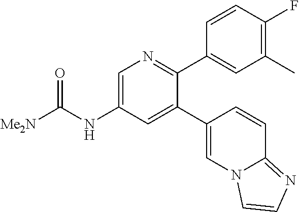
C1=C(NC([Me2N])=O)C=C(C2=CN3C(=NC=C3)C=C2)C(C2=CC(C)=C(F)C=C2)=N1
